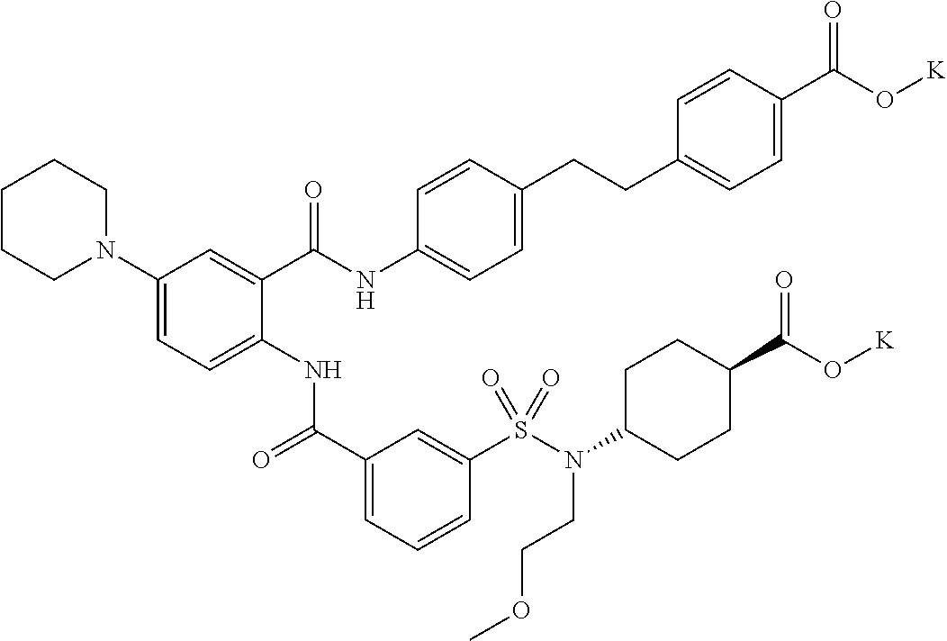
C1(N2CCCCC2)=CC=C(NC(C2=CC=CC(S(N(CCOC)C3CCC(C(=O)O[K])CC3)(=O)=O)=C2)=O)C(C(NC2=CC=C(CCC3=CC=C(C(O[K])=O)C=C3)C=C2)=O)=C1
